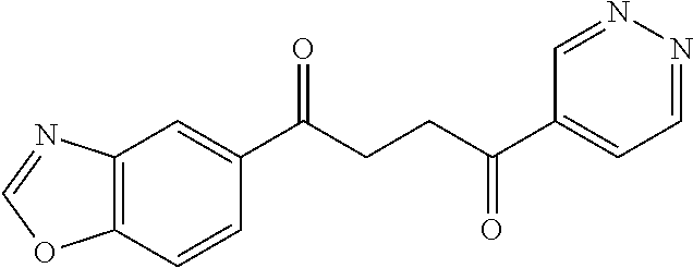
C1(C(CCC(C2=CC=NN=C2)=O)=O)=CC2=C(C=C1)OC=N2
